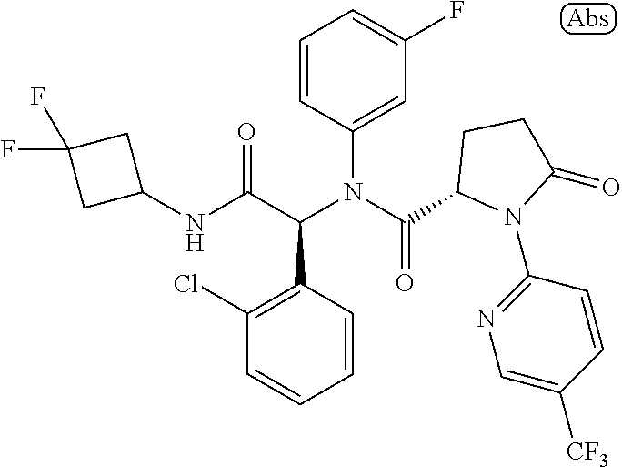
C1(NC(C(N(C(=O)C2N(C3=NC=C([CF3])C=C3)C(=O)CC2)C2=CC(F)=CC=C2)C2=C(Cl)C=CC=C2)=O)CC(F)(F)C1
